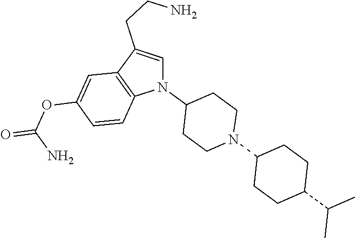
O(C1=CC2=C(C=C1)N(C1CCN(C3CCC(C(C)C)CC3)CC1)C=C2CCN)C(=O)N
